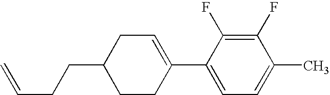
C1(F)=C(F)C(C2=CCC(CCC=C)CC2)=CC=C1C
